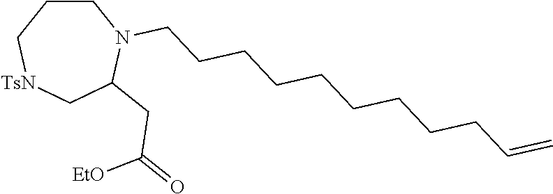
C1CC[TsN]CC(CC([EtO])=O)N1CCCCCCCCCC=C
